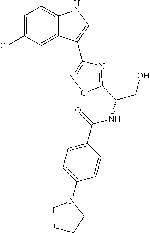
C1=C(Cl)C=C2C(=C1)NC=C2C1=NOC(C(NC(=O)C2=CC=C(N3CCCC3)C=C2)CO)=N1
